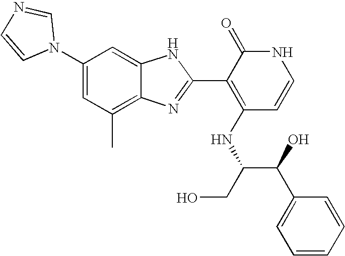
C1(C)=C2C(=CC(N3C=NC=C3)=C1)NC(C1=C(NC(C(C3=CC=CC=C3)O)CO)C=CNC1=O)=N2
